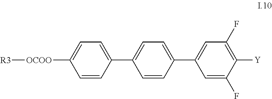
[R3][OCOO]C1=CC=C(C2=CC=C(C3=CC(F)=C([Y])C(F)=C3)C=C2)C=C1
